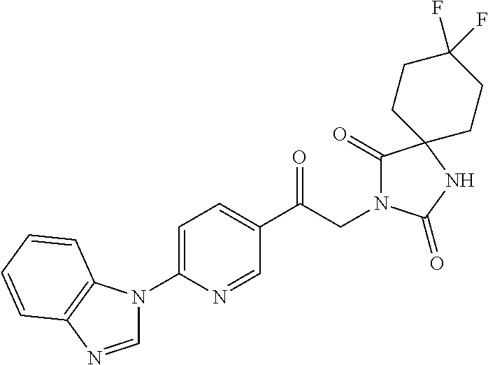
C1(C(CN2C(=O)C3(NC2=O)CCC(F)(F)CC3)=O)=CC=C(N2C=NC3=C2C=CC=C3)N=C1
